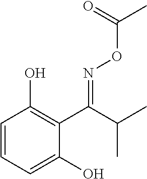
OC1=CC=CC(O)=C1C(=NOC(C)=O)C(C)C
